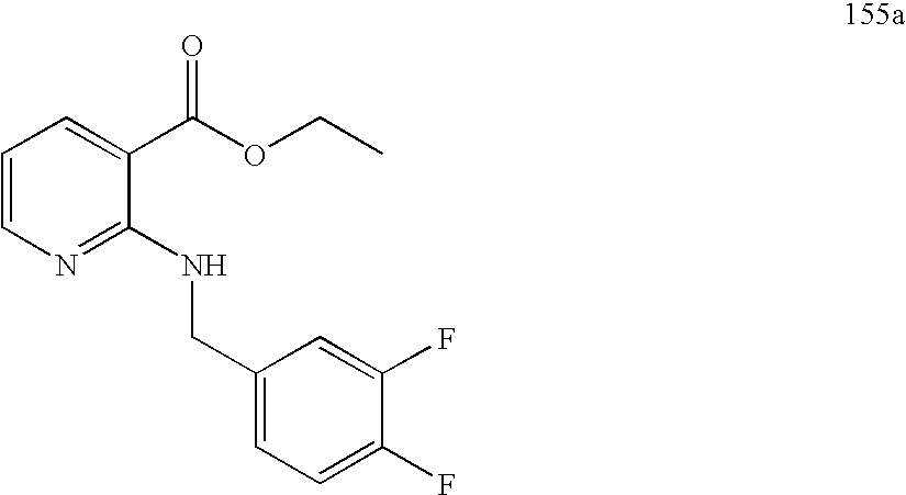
C1=CN=C(NCC2=CC=C(F)C(F)=C2)C(C(=O)OCC)=C1
